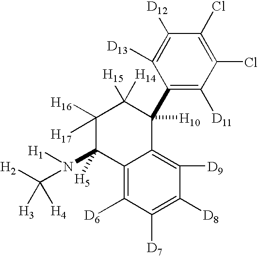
C1([H16])([H17])C(N([H1])C([H2])([H3])[H4])([H5])C2=C([D6])C([D7])=C([D8])C([D9])=C2C([H10])(C2=C([D11])C(Cl)=C(Cl)C([D12])=C2[D13])C1([H15])[H14]
